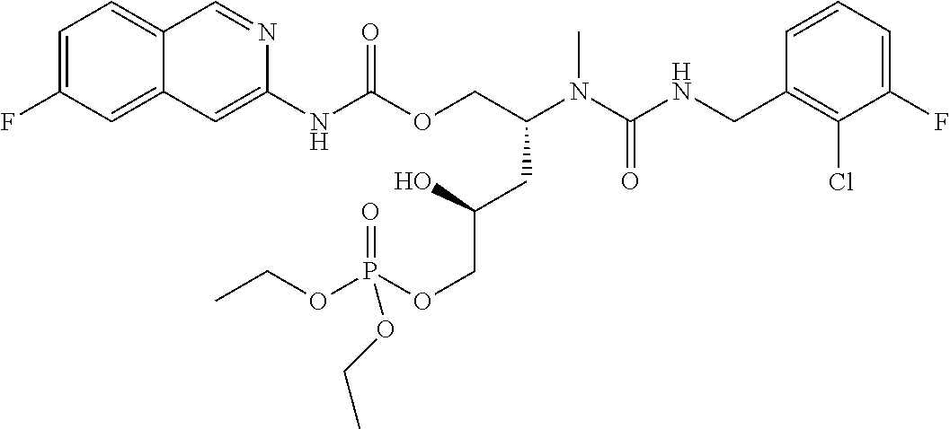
C1=CC(CNC(N(C(COC(NC2=CC3=CC(F)=CC=C3C=N2)=O)CC(COP(OCC)(=O)OCC)O)C)=O)=C(Cl)C(F)=C1
